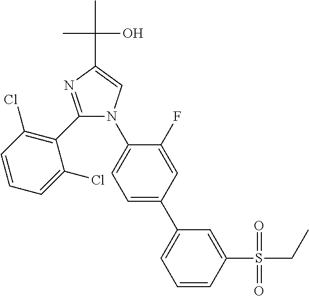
C1=CC(S(=O)(=O)CC)=CC(C2=CC=C(N3C(C4=C(Cl)C=CC=C4Cl)=NC(C(C)(O)C)=C3)C(F)=C2)=C1
